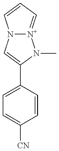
N12[N+](=CC=C1)N(C)C(C1=CC=C([CN])C=C1)=C2
